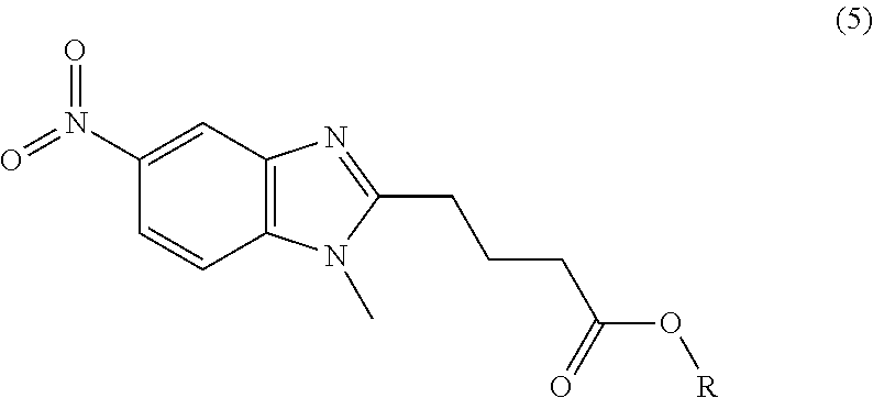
C12=C(N(C)C(CCCC(O[R])=O)=N1)C=CC(N(=O)=O)=C2
